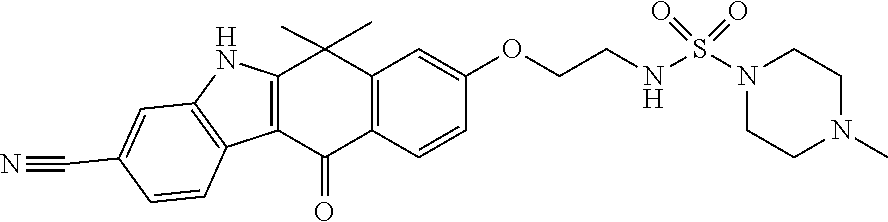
C12=C(C=CC(OCCNS(N3CCN(C)CC3)(=O)=O)=C1)C(=O)C1=C(C2(C)C)NC2=C1C=CC(C#N)=C2
